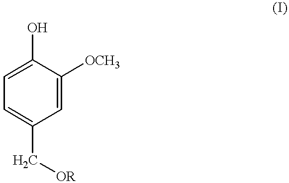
C1(O)=CC=C(C[OR])C=C1[OCH3]
